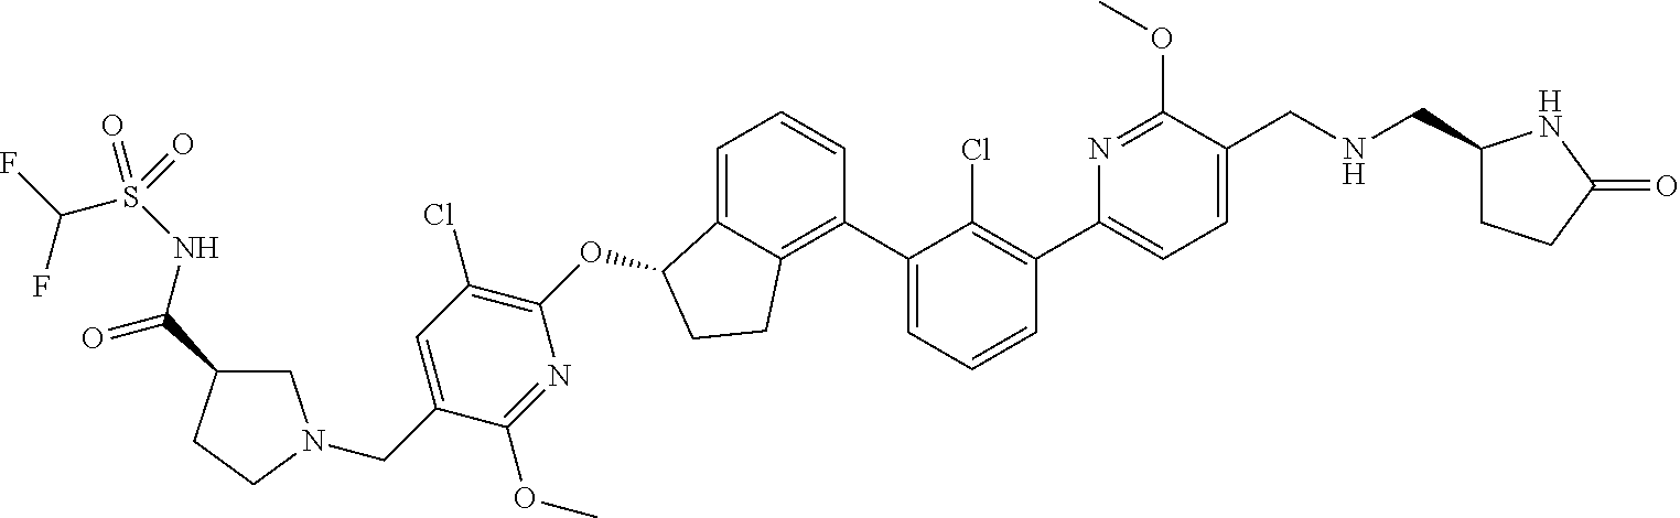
C1=C(C2=C(Cl)C(C3=C4C(=CC=C3)C(OC3=C(Cl)C=C(CN5CC(C(NS(C(F)F)(=O)=O)=O)CC5)C(OC)=N3)CC4)=CC=C2)N=C(OC)C(CNCC2CCC(=O)N2)=C1
